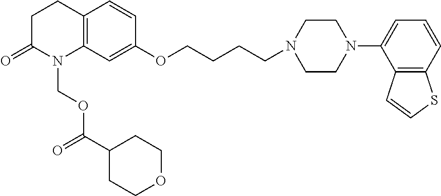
C1C(=O)N(COC(C2CCOCC2)=O)C2=C(C1)C=CC(OCCCCN1CCN(C3=CC=CC4=C3C=CS4)CC1)=C2
